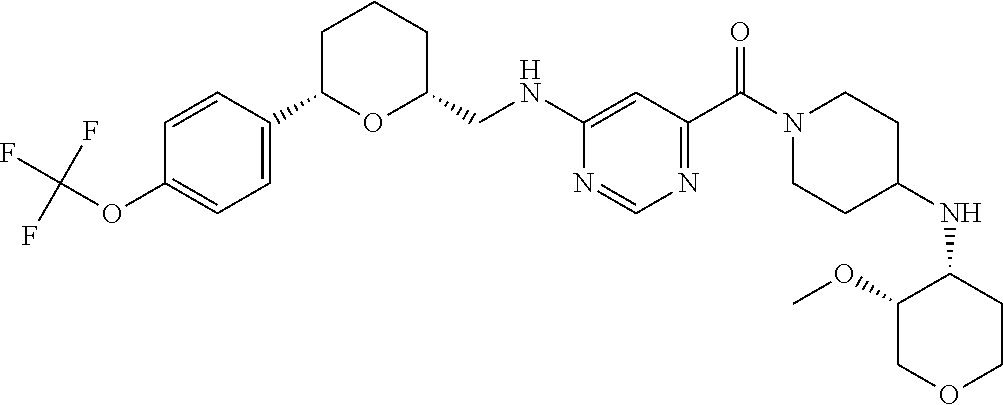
C1=C(C2OC(CNC3=CC(C(N4CCC(NC5C(OC)COCC5)CC4)=O)=NC=N3)CCC2)C=CC(OC(F)(F)F)=C1
